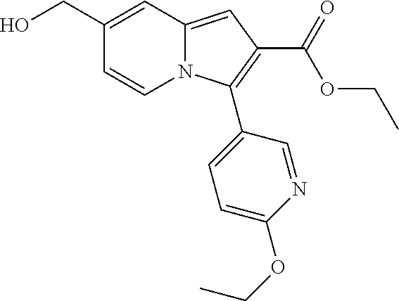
C1(CO)=CC2=CC(C(OCC)=O)=C(C3=CC=C(OCC)N=C3)N2C=C1
